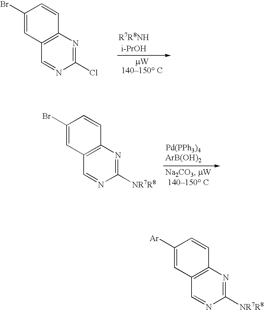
C1(Br)=CC2=C(C=C1)N=C(Cl)N=C2.C1(Br)=CC2=C(C=C1)N=C([NR7R8])N=C2.C1([Ar])=CC2=C(C=C1)N=C([NR7R8])N=C2
